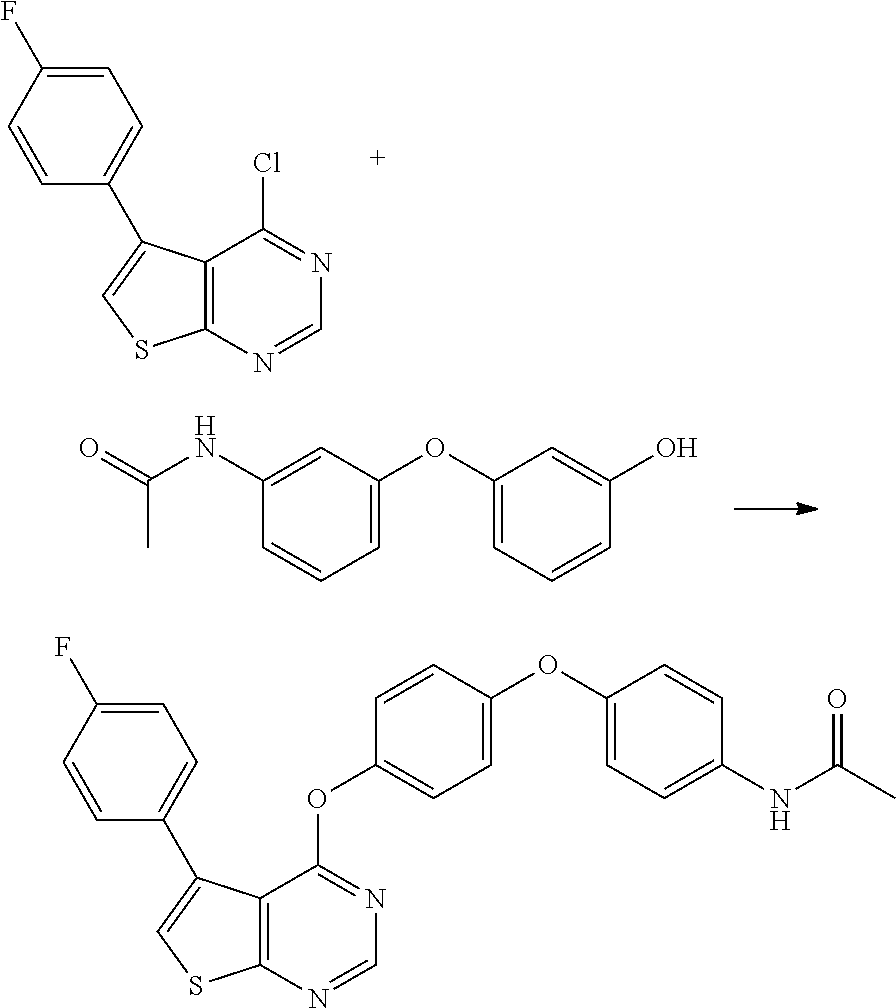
C12=C(N=CN=C1Cl)SC=C2C1=CC=C(F)C=C1.C(C)(NC1=CC(OC2=CC=CC(O)=C2)=CC=C1)=O.C12=C(N=CN=C1OC1=CC=C(OC3=CC=C(NC(=O)C)C=C3)C=C1)SC=C2C1=CC=C(F)C=C1
